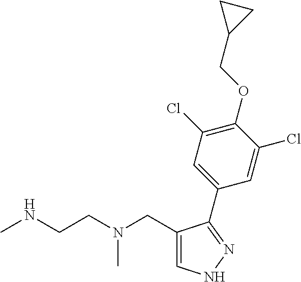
C1=C(CN(CCNC)C)C(C2=CC(Cl)=C(OCC3CC3)C(Cl)=C2)=NN1
